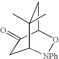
C1C(=O)C2CC(C)(C)C1[NPh]O2
